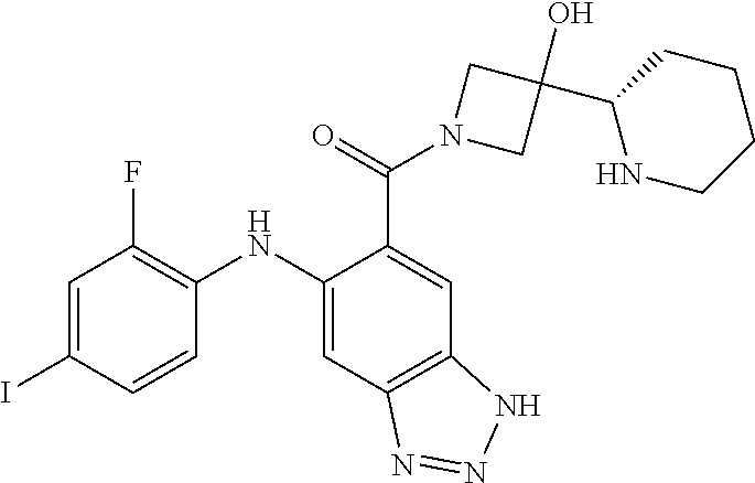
C1=C(I)C=CC(NC2=CC3=C(C=C2C(=O)N2CC(C4NCCCC4)(O)C2)NN=N3)=C1F
